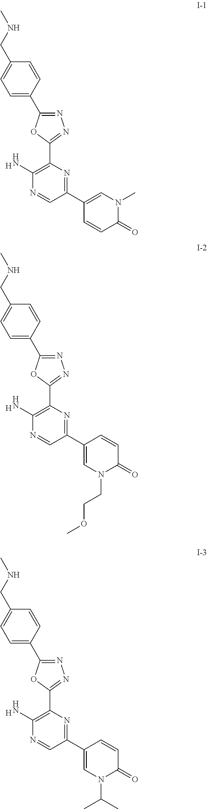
N1=C(C2=CC=C(CNC)C=C2)OC(C2=C(N)N=CC(C3=CN(C)C(=O)C=C3)=N2)=N1.[H].N1=C(C2=CC=C(CNC)C=C2)OC(C2=C(N)N=CC(C3=CN(CCOC)C(=O)C=C3)=N2)=N1.[H].N1=C(C2=CC=C(CNC)C=C2)OC(C2=C(N)N=CC(C3=CN(C(C)C)C(=O)C=C3)=N2)=N1.[H]
